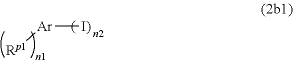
[Ar]([I)])[Rp1]
